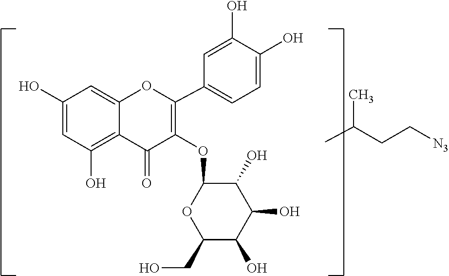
C1=C(O)C=C2OC(C3=CC=C(O)C(O)=C3)=C(OC3OC(CO)C(O)C(O)C3O)C(=O)C2=C1O.C(C)(CC[N3])C
